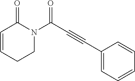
C1=CCCN(C(C#CC2=CC=CC=C2)=O)C1=O
